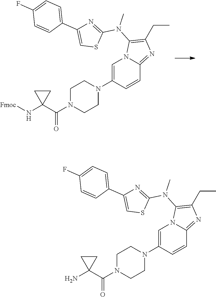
C1N(C(C2(N[Fmoc])CC2)=O)CCN(C2=CN3C(=NC(CC)=C3N(C3=NC(C4=CC=C(F)C=C4)=CS3)C)C=C2)C1.C1N(C(C2(N)CC2)=O)CCN(C2=CN3C(=NC(CC)=C3N(C3=NC(C4=CC=C(F)C=C4)=CS3)C)C=C2)C1
